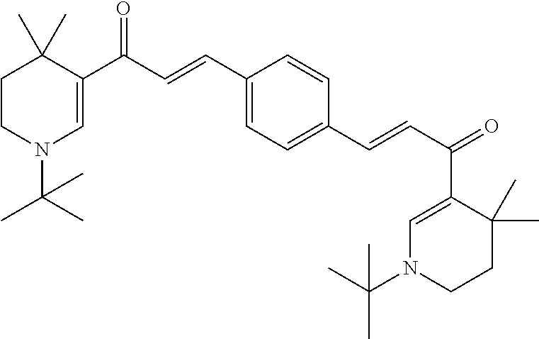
C1CN(C(C)(C)C)C=C(C(C=CC2=CC=C(C=CC(=O)C3=CN(C(C)(C)C)CCC3(C)C)C=C2)=O)C1(C)C
